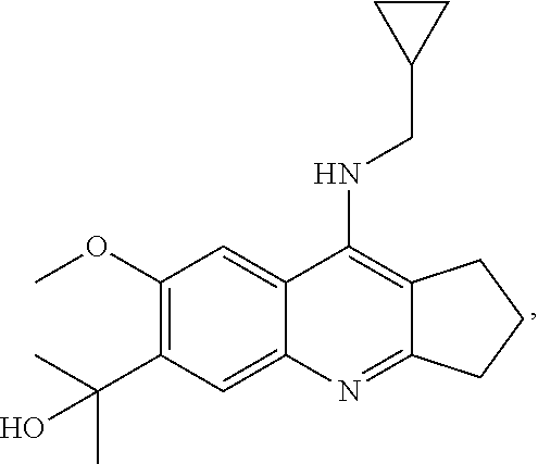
C12=C(NCC3CC3)C3=CC(OC)=C(C(C)(C)O)C=C3N=C1CCC2
